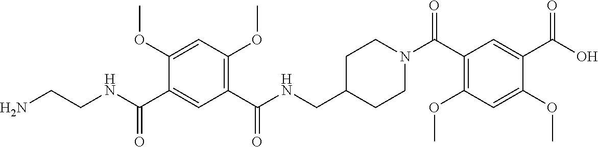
C1(OC)=C(C(N2CCC(CNC(C3=C(OC)C=C(OC)C(C(NCCN)=O)=C3)=O)CC2)=O)C=C(C(O)=O)C(OC)=C1
